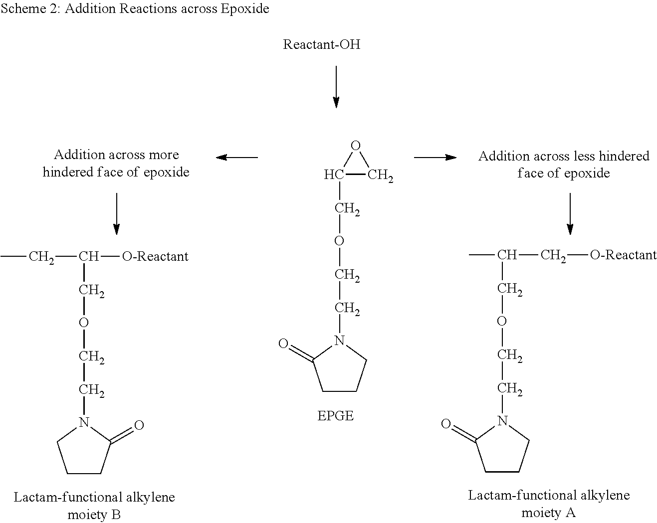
C1CC(=O)N(CCOCC(CC)[O-Reactant])C1.C1CC(=O)N(CCOCC2CO2)C1.C1CC(=O)N(CCOCC(C[O-Reactant])C)C1
